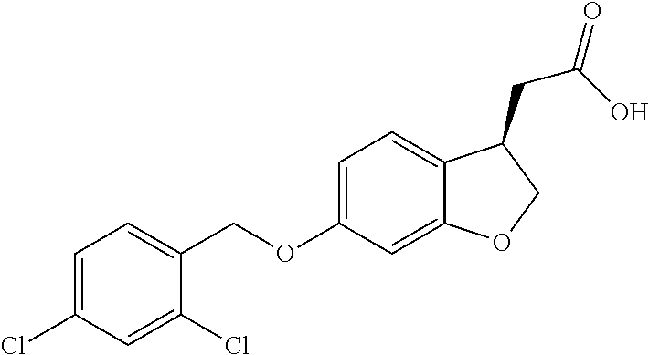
C1=C(Cl)C=C(Cl)C(COC2=CC=C3C(=C2)OCC3CC(O)=O)=C1
